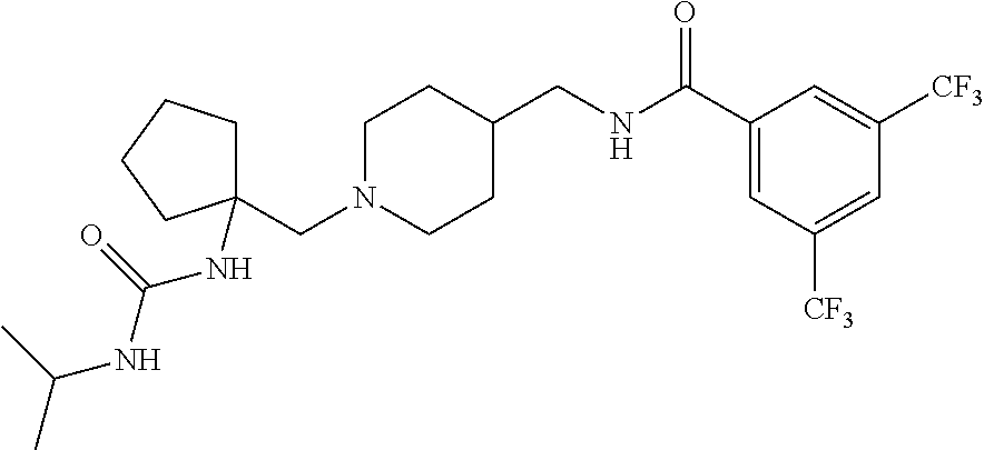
C(N1CCC(CNC(C2=CC([CF3])=CC([CF3])=C2)=O)CC1)C1(NC(=O)NC(C)C)CCCC1
